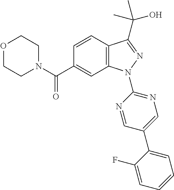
C12=C(N(C3=NC=C(C4=CC=CC=C4F)C=N3)N=C1C(C)(O)C)C=C(C(N1CCOCC1)=O)C=C2
